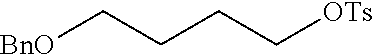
[BnO]CCCC[OTs]
